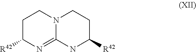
C1C([R42])N=C2N(C1)CCC([R42])N2
